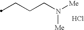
C(CCN([Me])[Me])C.Cl
